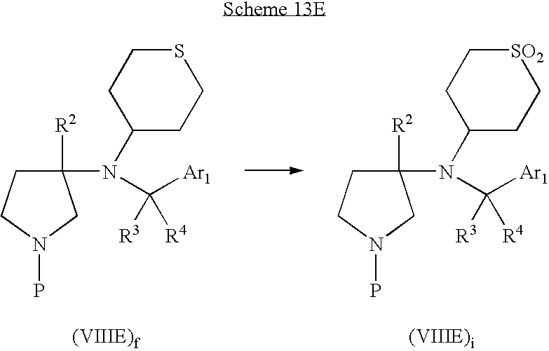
C1([R2])(N(C2CC[SO2]CC2)C([Ar1])([R3])[R4])CCN(P)C1.C1([R2])(N(C2CCSCC2)C([Ar1])([R3])[R4])CCN(P)C1
